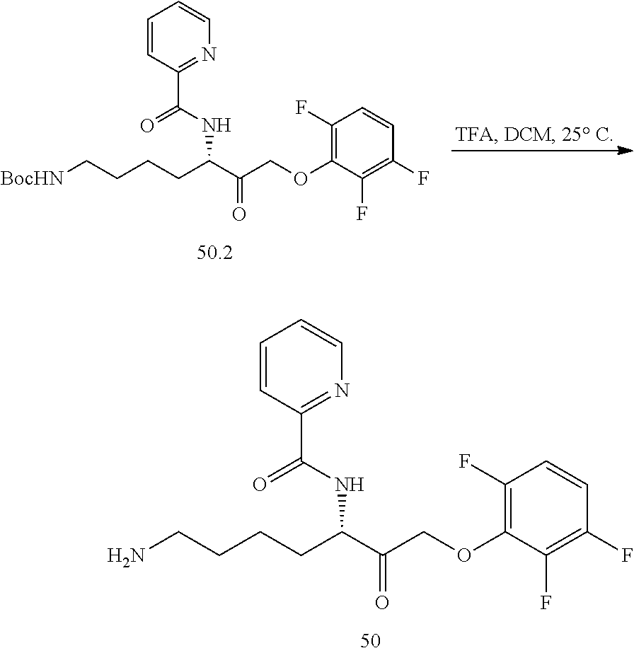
C1=CC(C(NC(C(=O)COC2=C(F)C=CC(F)=C2F)CCCCN)=O)=NC=C1.C1=CC(C(NC(C(=O)COC2=C(F)C=CC(F)=C2F)CCCC[BocHN])=O)=NC=C1
